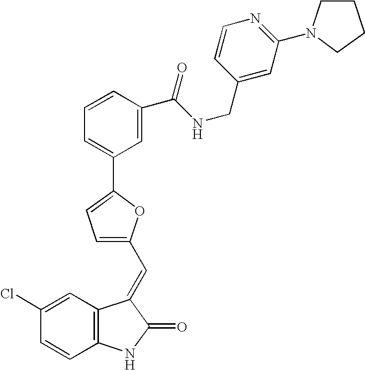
C1(Cl)=CC2=C(C=C1)NC(=O)C2=CC1=CC=C(C2=CC=CC(C(NCC3=CC(N4CCCC4)=NC=C3)=O)=C2)O1
